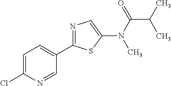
C1(Cl)=CC=C(C2=NC=C(N(C(=O)C(C)C)C)S2)C=N1
